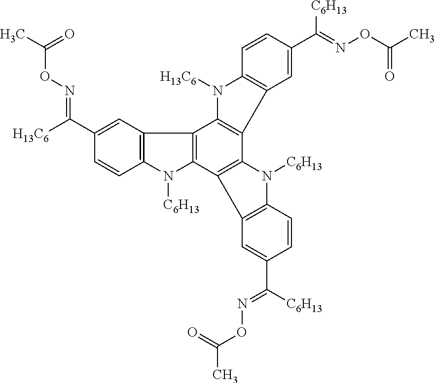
C1=CC2=C(C=C1C([H13C6])=NOC(C)=O)C1=C(N2[C6H13])C2=C(C3=C1N([H13C6])C1=C3C=C(C(=NOC(C)=O)[C6H13])C=C1)N([C6H13])C1=C2C=C(C(=NOC(C)=O)[C6H13])C=C1
